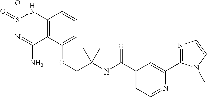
C12=C(C(OCC(NC(C3=CC=NC(C4=NC=CN4C)=C3)=O)(C)C)=CC=C1)C(N)=NS(=O)(=O)N2
